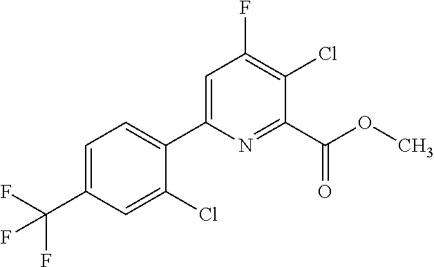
C1(Cl)=CC(C(F)(F)F)=CC=C1C1=CC(F)=C(Cl)C(C(OC)=O)=N1
